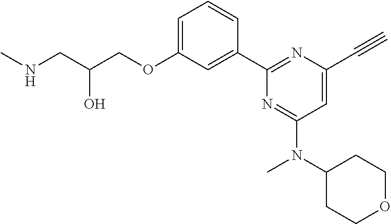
N(CC(COC1=CC=CC(C2=NC(C#C)=CC(N(C3CCOCC3)C)=N2)=C1)O)C
